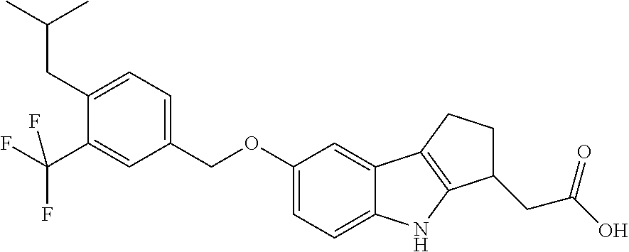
C1=C(CC(C)C)C(C(F)(F)F)=CC(COC2=CC=C3C(=C2)C2=C(N3)C(CC(O)=O)CC2)=C1
